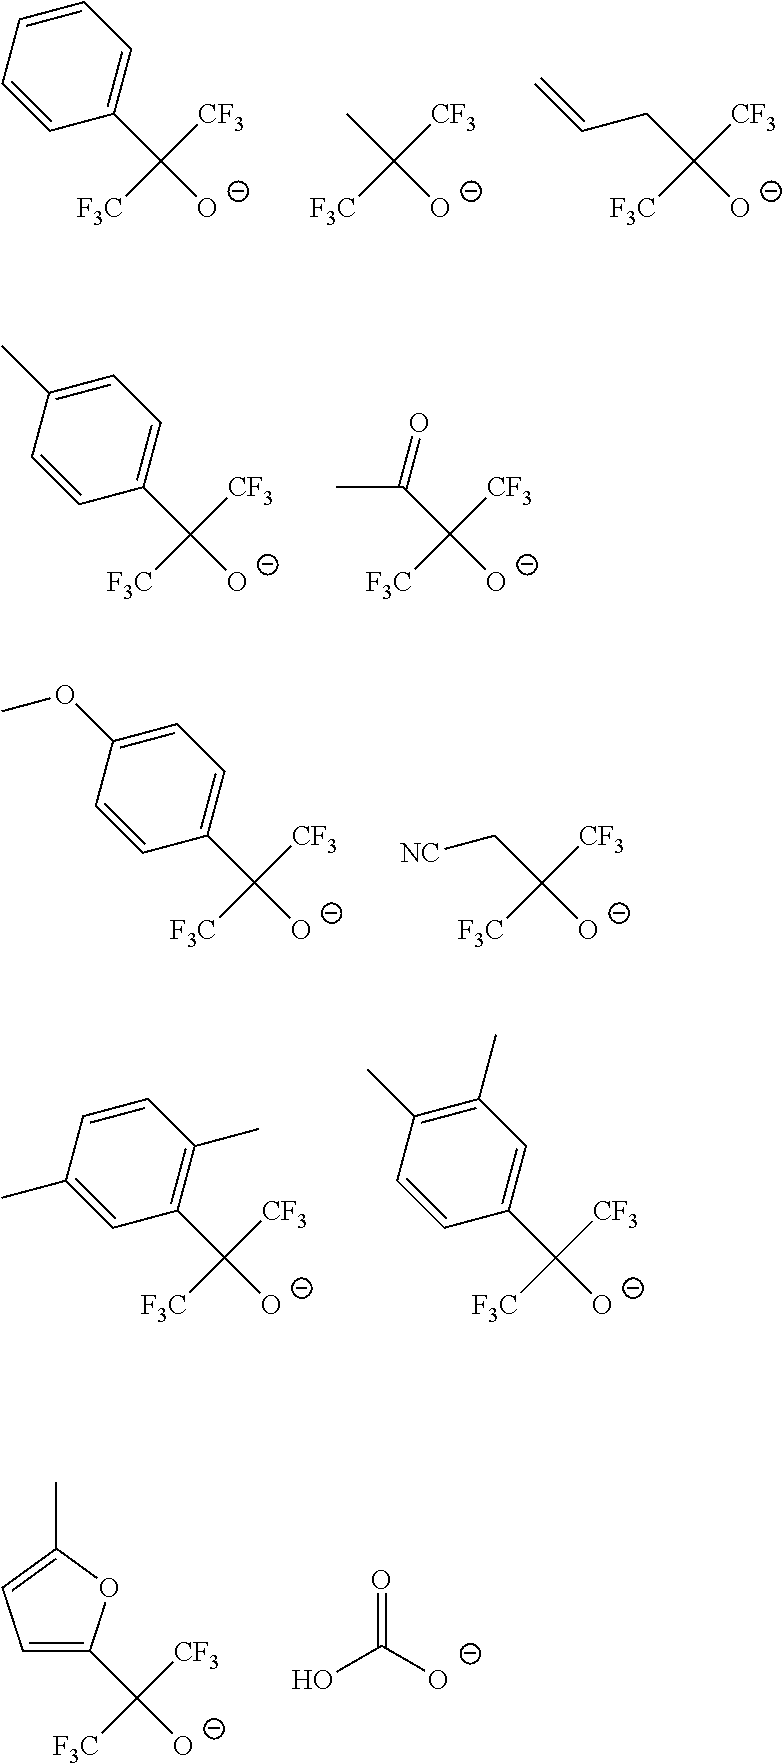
[O-]C([F3C])([CF3])C1=CC=CC=C1.[O-]C([F3C])([CF3])C.[O-]C([F3C])([CF3])CC=C.[O-]C([F3C])([CF3])C1=CC=C(C)C=C1.[O-]C([F3C])([CF3])C(C)=O.[O-]C([F3C])([CF3])C1=CC=C(OC)C=C1.[O-]C([F3C])([CF3])C[NC].[O-]C([F3C])([CF3])C1=C(C)C=CC(C)=C1.[O-]C([F3C])([CF3])C1=CC(C)=C(C)C=C1.[O-]C([F3C])([CF3])C1=CC=C(C)O1.OC([O-])=O
